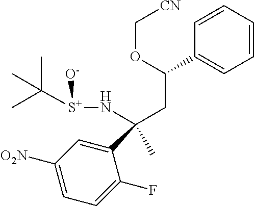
C1(C(CC(C2=CC=CC=C2)OC[CN])(C)N[S+](C(C)(C)C)[O-])=CC([O2N])=CC=C1F
